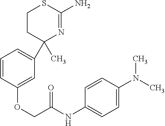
C1=CC(OCC(NC2=CC=C(N(C)C)C=C2)=O)=CC(C2(C)N=C(N)SCC2)=C1
